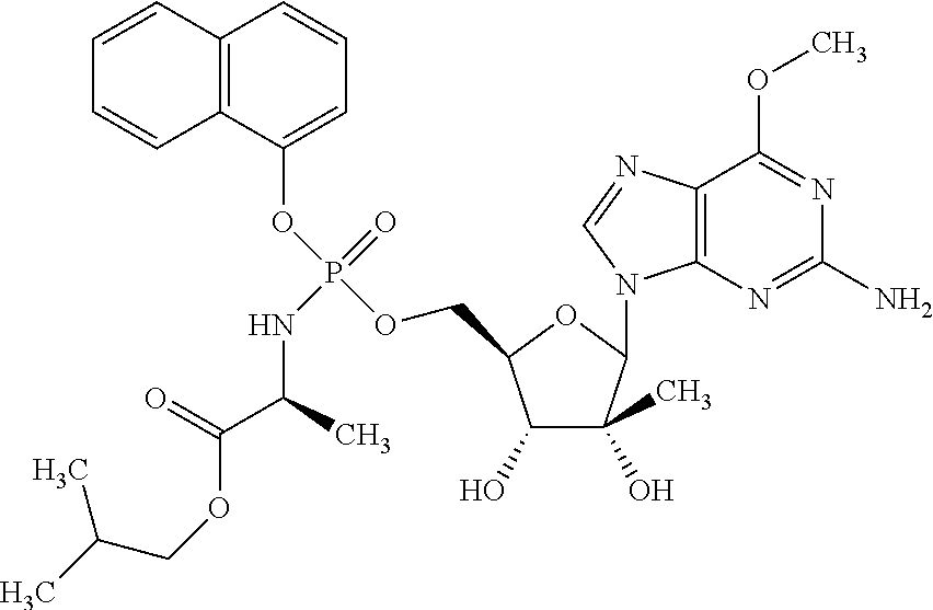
C1(O)C(O)(C)C(N2C3=C(N=C2)C(OC)=NC(N)=N3)OC1COP(OC1=CC=CC2=C1C=CC=C2)(=O)NC(C(=O)OCC(C)C)C
